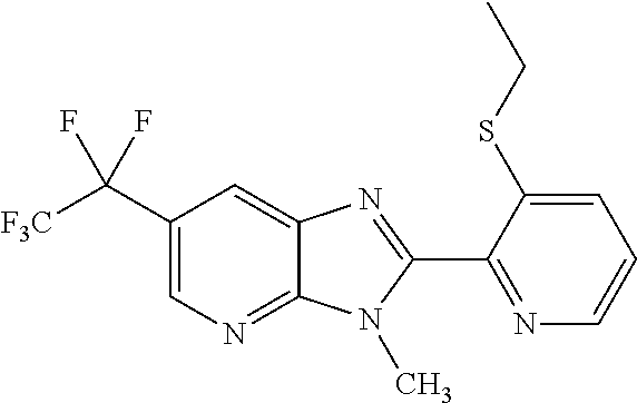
C1(C([F3C])(F)F)=CN=C2C(=C1)N=C(C1=NC=CC=C1SCC)N2C
